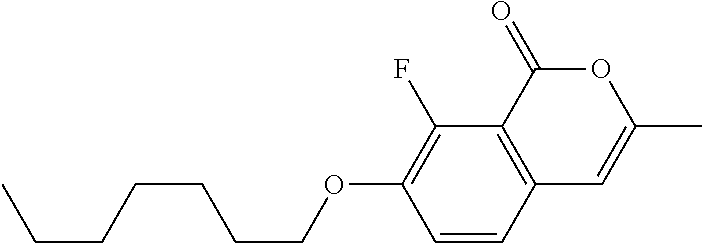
C1=CC2=C(C(F)=C1OCCCCCCC)C(=O)OC(C)=C2
